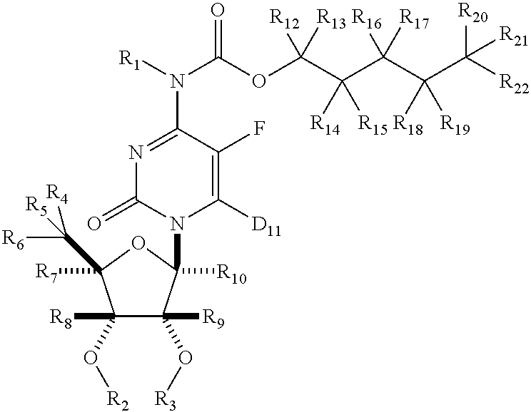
N1=C(N([R1])C(OC(C(C(C(C([R22])([R20])[R21])([R18])[R19])([R16])[R17])([R14])[R15])([R12])[R13])=O)C(F)=C([D11])N(C2([R10])C([R9])(O[R3])C([R8])(O[R2])C([R7])(C([R5])([R6])[R4])O2)C1=O
